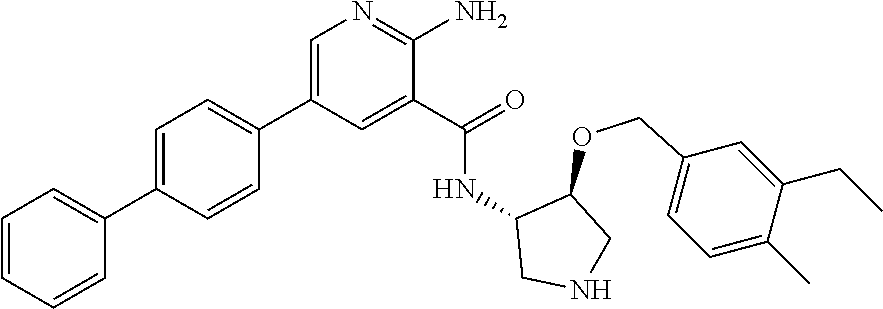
N1=C(N)C(C(=O)NC2CNCC2OCC2=CC=C(C)C(CC)=C2)=CC(C2=CC=C(C3=CC=CC=C3)C=C2)=C1
